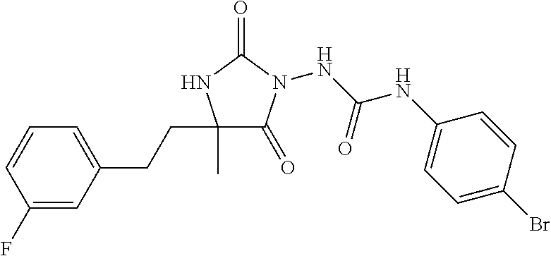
N(C(NC1=CC=C(Br)C=C1)=O)N1C(=O)C(C)(CCC2=CC=CC(F)=C2)NC1=O
